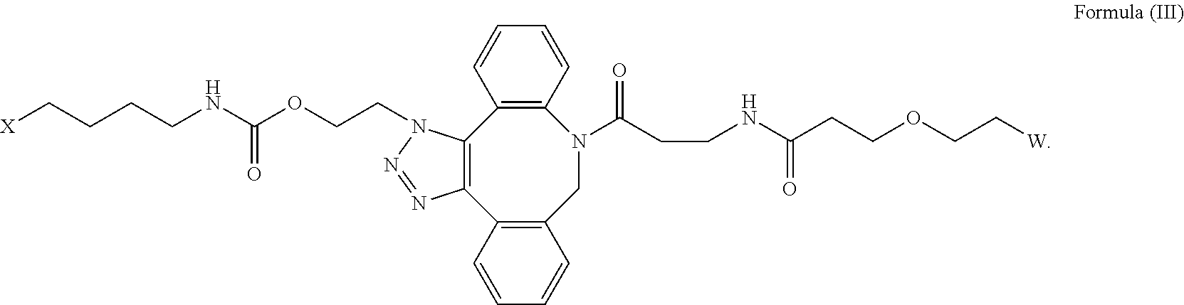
C12=C(C3=C(CN(C(CCNC(CCOCC[W])=O)=O)C4=C1C=CC=C4)C=CC=C3)N=NN2CCOC(NCCCC[X])=O
